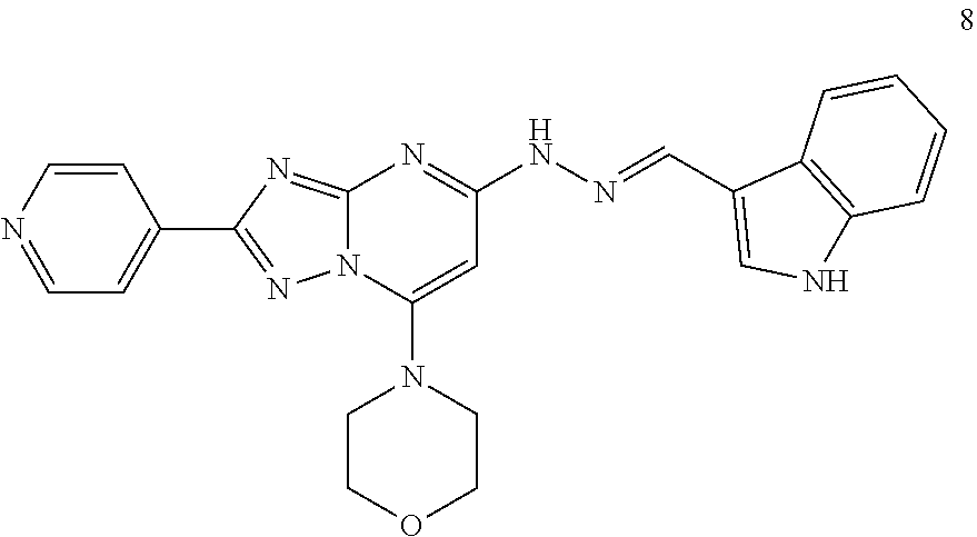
C1=NC=CC(C2=NN3C(=N2)N=C(NN=CC2=CNC4=C2C=CC=C4)C=C3N2CCOCC2)=C1
